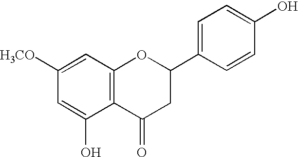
C12=C(C=C([H3CO])C=C1O)OC(C1=CC=C(O)C=C1)CC2=O
